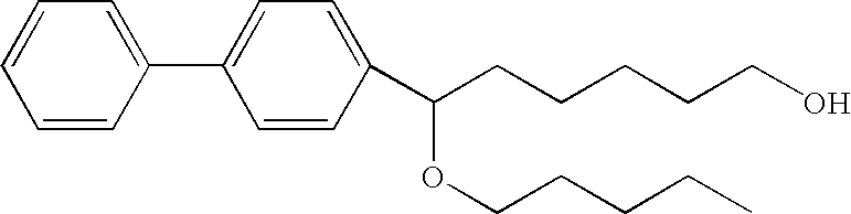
C1=CC(C2=CC=C(C(CCCCCO)OCCCCC)C=C2)=CC=C1
